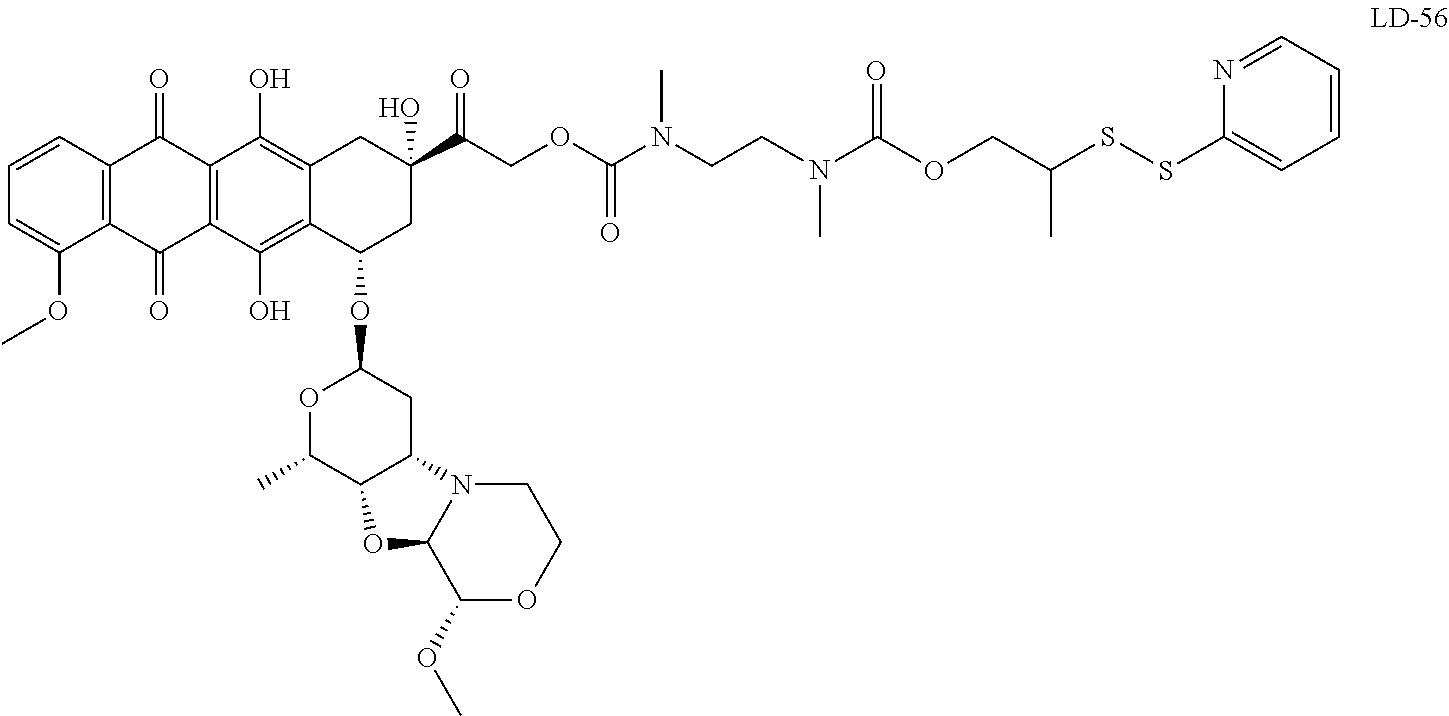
C12=C(C=CC=C1OC)C(=O)C1=C(C2=O)C(O)=C2C(=C1O)CC(C(COC(N(CCN(C(OCC(SSC1=CC=CC=N1)C)=O)C)C)=O)=O)(O)CC2OC1OC(C)C2C(C1)N1CCOC(OC)C1O2
